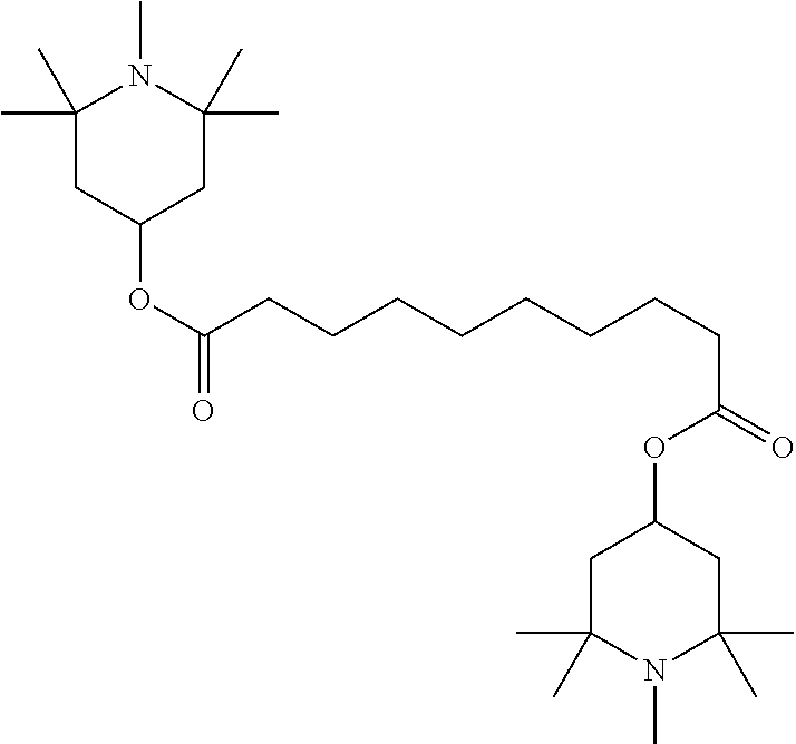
C(CCCCCCCCC(=O)OC1CC(C)(C)N(C)C(C)(C)C1)(OC1CC(C)(C)N(C)C(C)(C)C1)=O
